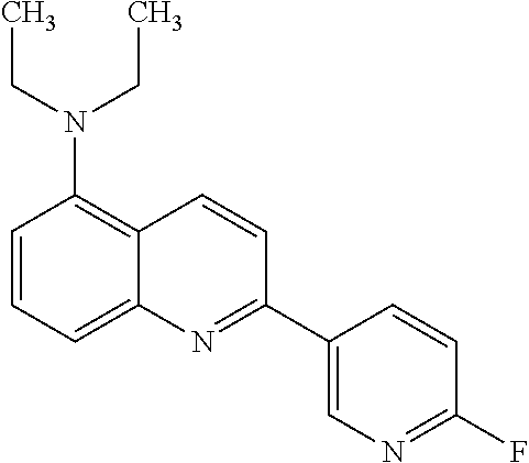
C1=CC=C2C(=C1N(CC)CC)C=CC(C1=CN=C(F)C=C1)=N2
